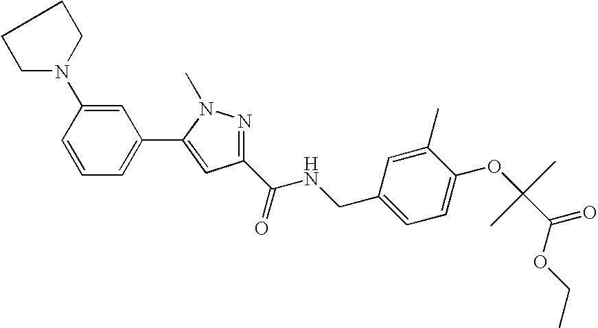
C1=CC=C(C2=CC(C(NCC3=CC=C(OC(C)(C)C(OCC)=O)C(C)=C3)=O)=NN2C)C=C1N1CCCC1
